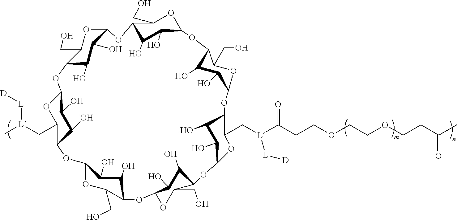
C12C(CO)OC(C(O)C1O)OC1C(O)C(O)C(OC1CO)OC1C(O)C(O)C(OC1CO)OC1C(O)C(O)C(OC1C[L](C(CCOCCOCCC(C)=O)=O)[L][D])OC1C(O)C(O)C(OC3C(O)C(O)C(OC4C(C[L](C)[L][D])OC(O2)C(O)C4O)OC3CO)OC1CO
